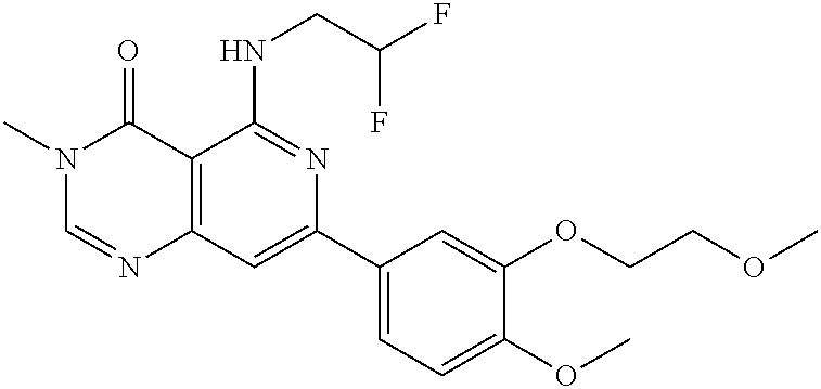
C12=C(C=C(C3=CC=C(OC)C(OCCOC)=C3)N=C1NCC(F)F)N=CN(C)C2=O
